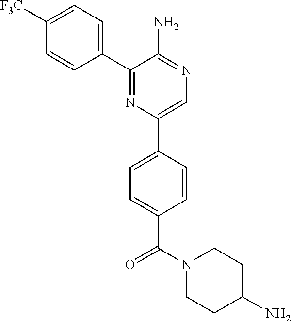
C1([F3C])=CC=C(C2=NC(C3=CC=C(C(=O)N4CCC(N)CC4)C=C3)=CN=C2N)C=C1
